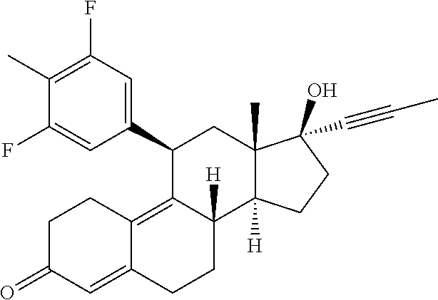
C1(C)=C(F)C=C(C2C3=C4C(=CC(=O)CC4)CCC3([H])C3([H])C(C)(C2)C(O)(C#CC)CC3)C=C1F
